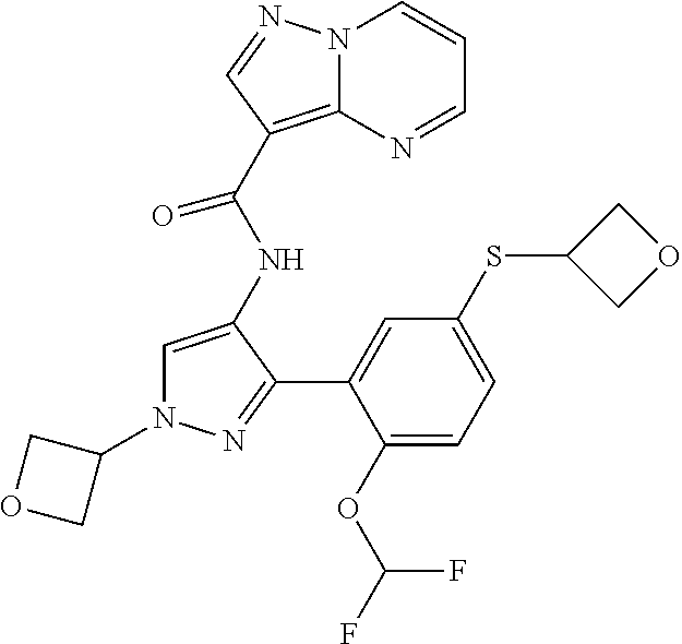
C1=C(NC(C2=C3N(C=CC=N3)N=C2)=O)C(C2=CC(SC3COC3)=CC=C2OC(F)F)=NN1C1COC1
